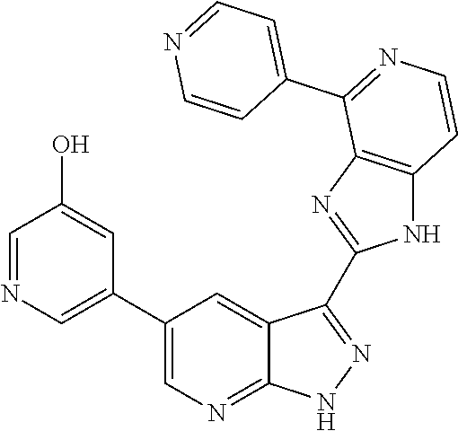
C1=NC=C(C2=CN=C3C(=C2)C(C2=NC4=C(N2)C=CN=C4C2=CC=NC=C2)=N[N H]3)C=C1O
